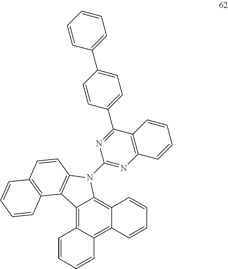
C12=C3C(=C4C(=C1N(C1=NC5=C(C(C6=CC=C(C7=CC=CC=C7)C=C6)=N1)C=CC=C5)C1=C2C2=C(C=C1)C=CC=C2)C=CC=C4)C=CC=C3
